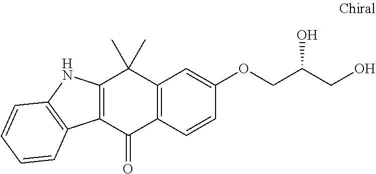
C12=C(C=CC(OCC(CO)O)=C1)C(=O)C1=C(C2(C)C)NC2=C1C=CC=C2
